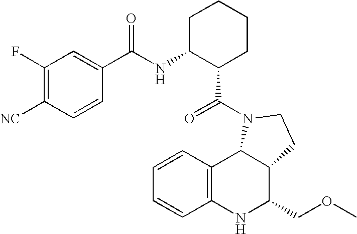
C1(F)=C([NC])C=CC(C(NC2C(C(=O)N3C4C5=C(C=CC=C5)NC(COC)C4CC3)CCCC2)=O)=C1
